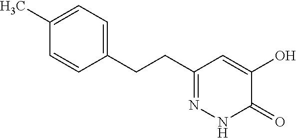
C1(CCC2=CC=C(C)C=C2)=NNC(=O)C(O)=C1
